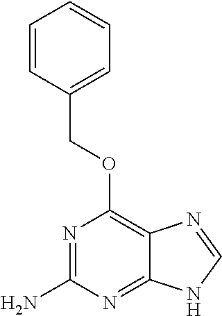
C1=CC(COC2=C3C(=NC(N)=N2)NC=N3)=CC=C1
